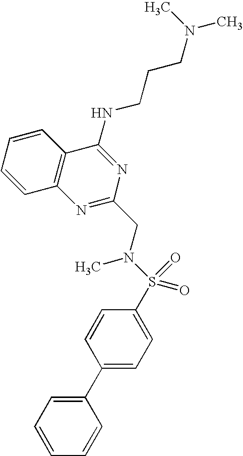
C1=CC=CC2=C1N=C(CN(S(C1=CC=C(C3=CC=CC=C3)C=C1)(=O)=O)C)N=C2NCCCN(C)C
